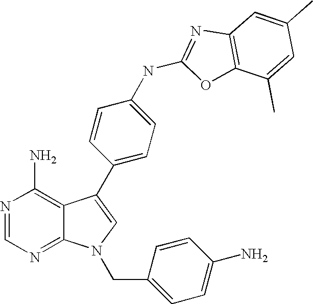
N1=CN=C2C(=C1N)C(C1=CC=C(NC3=NC4=C(O3)C(C)=CC(C)=C4)C=C1)=CN2CC1=CC=C(N)C=C1
